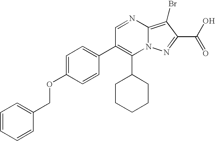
C1(C2CCCCC2)=C(C2=CC=C(OCC3=CC=CC=C3)C=C2)C=NC2=C(Br)C(C(O)=O)=NN12
